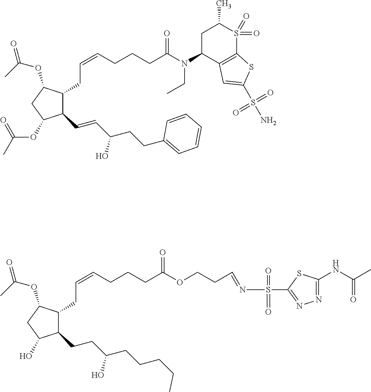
C1(CCC(CCCCC)O)C(CC=CCCCC(OCCC=NS(=O)(=O)C2=NN=C(NC(=O)C)S2)=O)C(OC(C)=O)CC1O.C1(C=CC(CCC2=CC=CC=C2)O)C(CC=CCCCC(N(C2C3=C(SC(S(N)(=O)=O)=C3)S(=O)(=O)C(C)C2)CC)=O)C(OC(C)=O)CC1OC(C)=O
